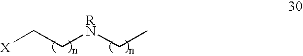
[X]CC[RN]CC
